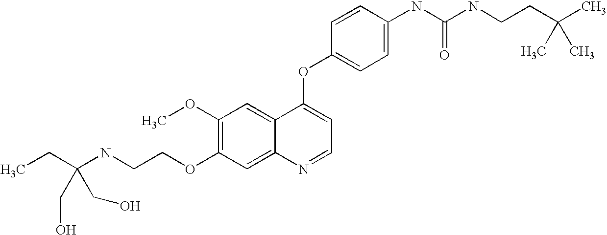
C1(OC)=C(OCCNC(CC)(CO)CO)C=C2C(=C1)C(OC1=CC=C(NC(NCCC(C)(C)C)=O)C=C1)=CC=N2
